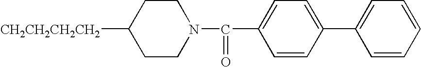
C1CC([CH2CH2CH2CH2])CCN1C(C1=CC=C(C2=CC=CC=C2)C=C1)=O
